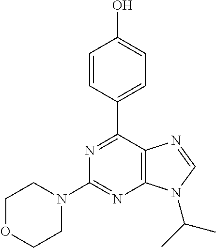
C1=CC(C2=NC(N3CCOCC3)=NC3=C2N=CN3C(C)C)=CC=C1O
